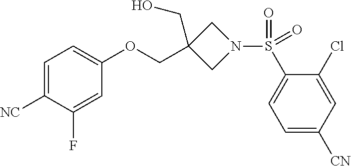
C1=C([NC])C(F)=CC(OCC2(CO)CN(S(C3=CC=C([CN])C=C3Cl)(=O)=O)C2)=C1
